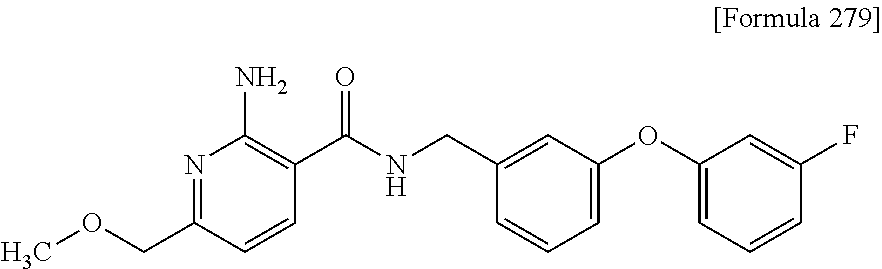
N1=C(COC)C=CC(C(NCC2=CC(OC3=CC=CC(F)=C3)=CC=C2)=O)=C1N
